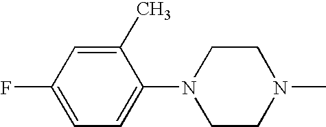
C1(C)=CC(F)=CC=C1N1CCN(C)CC1
